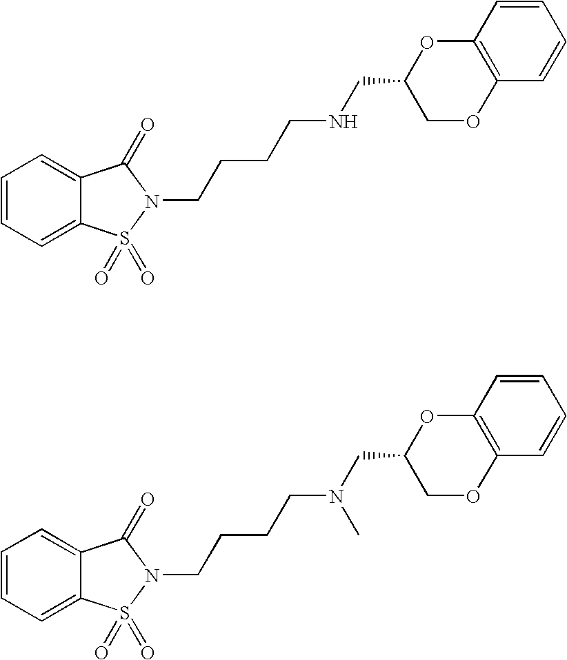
C1=C2C(=CC=C1)C(=O)N(CCCCNCC1COC3=C(O1)C=CC=C3)S2(=O)=O.C1=C2C(=CC=C1)C(=O)N(CCCCN(CC1COC3=C(O1)C=CC=C3)C)S2(=O)=O
